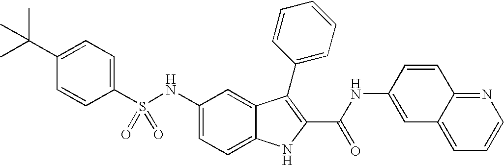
C1(C(C)(C)C)=CC=C(S(NC2=CC=C3C(=C2)C(C2=CC=CC=C2)=C(C(NC2=CC4=CC=CN=C4C=C2)=O)N3)(=O)=O)C=C1
